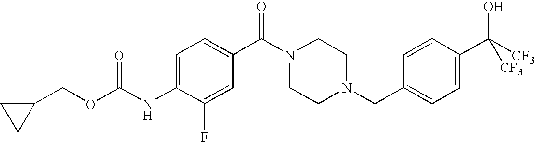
C1=C(NC(OCC2CC2)=O)C(F)=CC(C(N2CCN(CC3=CC=C(C([CF3])(O)[CF3])C=C3)CC2)=O)=C1
